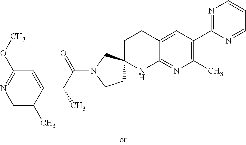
C1=C(C)C(C(C(N2CCC3(C2)CCC2=CC(C4=NC=CC=N4)=C(C)N=C2N3)=O)C)=CC(OC)=N1
